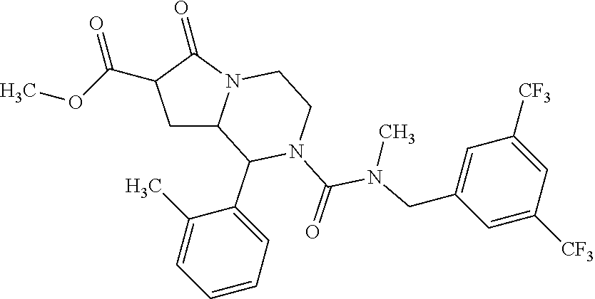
C1C2N(C(=O)C1C(OC)=O)CCN(C(N(CC1=CC([CF3])=CC([CF3])=C1)C)=O)C2C1=CC=CC=C1C
